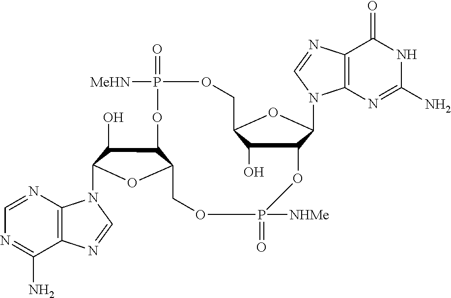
C12=C(N=CN=C1N)N(C1C(O)C3C(O1)COP(=O)([NHMe])OC1C(O)C(COP(=O)([MeHN])O3)OC1N1C3=C(N=C1)C(=O)NC(N)=N3)C=N2
